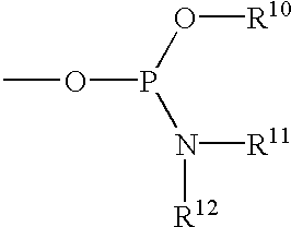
COP(N([R11])[R12])O[R10]
